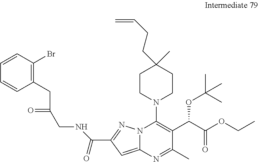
C(C1=NN2C(=C1)N=C(C)C(C(C(OCC)=O)OC(C)(C)C)=C2N1CCC(C)(CCC=C)CC1)(=O)NCC(=O)CC1=C(Br)C=CC=C1
